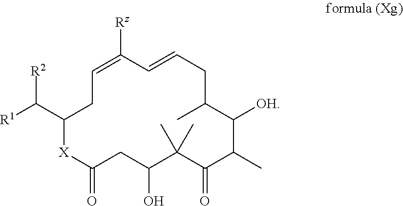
C1=C([Rz])C=CCC(C)C([OH])C(C)C(=O)C(C)(C)C(O)CC(=O)[X]C(C([R2])[R1])C1
